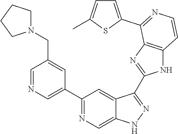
C1=NC=C(C2=NC=C3C(=C2)C(C2=NC4=C(N2)C=CN=C4C2=CC=C(C)S2)=NN3)C=C1CN1CCCC1
